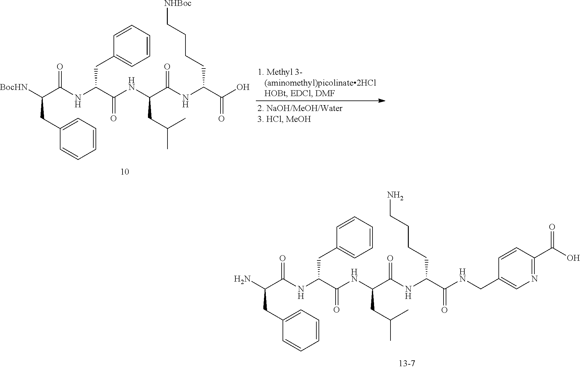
C1(CC(C(NC(C(NC(C(=O)NC(CCCCN)C(=O)NCC2=CN=C(C(O)=O)C=C2)CC(C)C)=O)CC2=CC=CC=C2)=O)N)=CC=CC=C1.C1(CC(C(NC(C(NC(C(=O)NC(CCCC[NHBoc])C(=O)O)CC(C)C)=O)CC2=CC=CC=C2)=O)[BocHN])=CC=CC=C1
